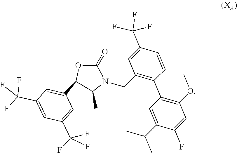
C1(=O)OC(C2=CC(C(F)(F)F)=CC(C(F)(F)F)=C2)C(C)N1CC1=C(C2=C(OC)C=C(F)C(C(C)C)=C2)C=CC(C(F)(F)F)=C1
